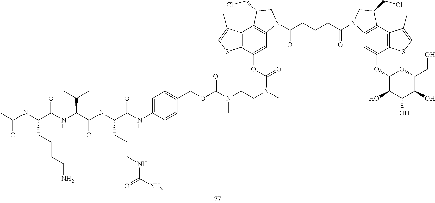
C(OC(N(CCN(C(OC1=CC2=C(C3=C1SC=C3C)C(CCl)CN2C(=O)CCCC(N1C2=C(C3=C(C(OC4C(O)C(O)C(O)C(CO)O4)=C2)SC=C3C)C(CCl)C1)=O)=O)C)C)=O)C1=CC=C(NC(C(NC(C(NC(=O)C(NC(C)=O)CCCCN)C(C)C)=O)CCCNC(N)=O)=O)C=C1
